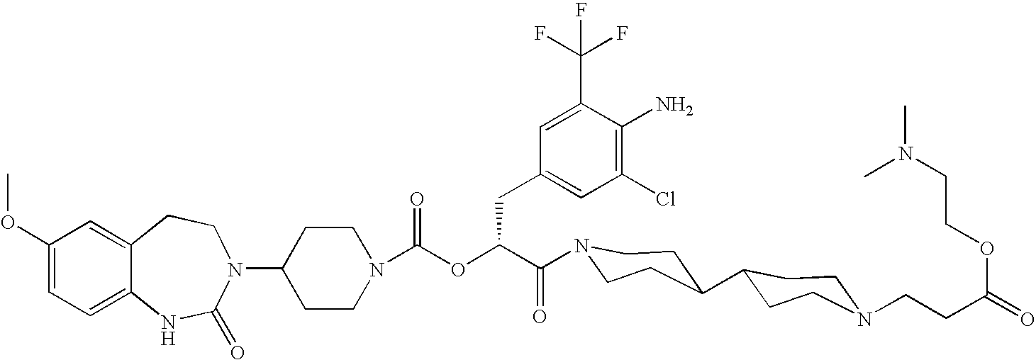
C12=CC(OC)=CC=C1NC(=O)N(C1CCN(C(OC(C(=O)N3CCC(C4CCN(CCC(=O)OCCN(C)C)CC4)CC3)CC3=CC(Cl)=C(N)C(C(F)(F)F)=C3)=O)CC1)CC2
